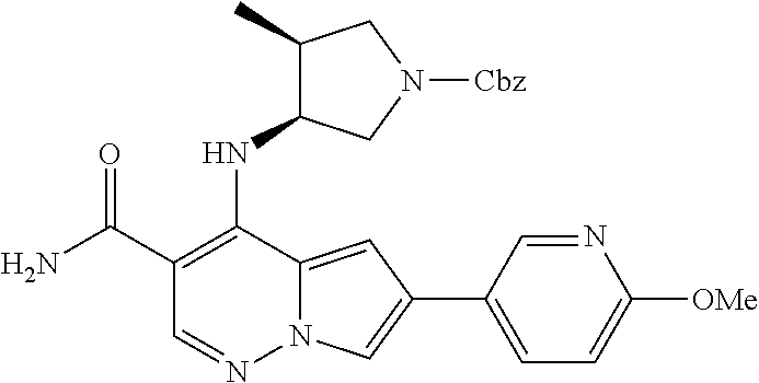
NC(C1=C(NC2C(C)CN([Cbz])C2)C2=CC(C3=CC=C([OMe])N=C3)=CN2N=C1)=O
